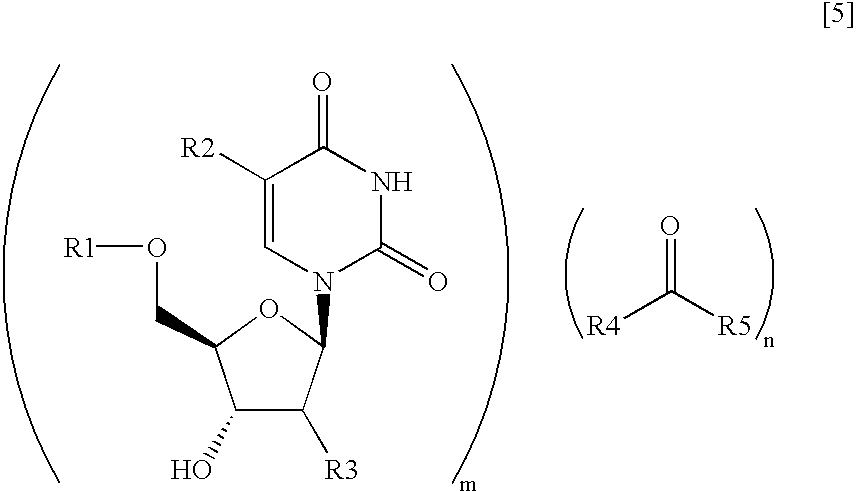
[R4]C([R5])=O.C1([R2])=CN(C2C([R3])C(O)C(CO[R1])O2)C(=O)NC1=O
